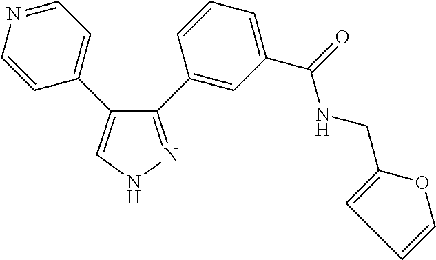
C1(C2=CC(C(NCC3=CC=CO3)=O)=CC=C2)=NNC=C1C1=CC=NC=C1
